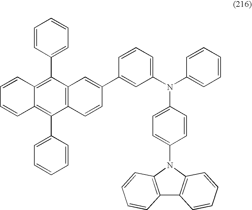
C12=C(C(C3=CC=CC=C3)=C3C(=C1C1=CC=CC=C1)C=CC=C3)C=C(C1=CC(N(C3=CC=CC=C3)C3=CC=C(N4C5=C(C6=C4C=CC=C6)C=CC=C5)C=C3)=CC=C1)C=C2
